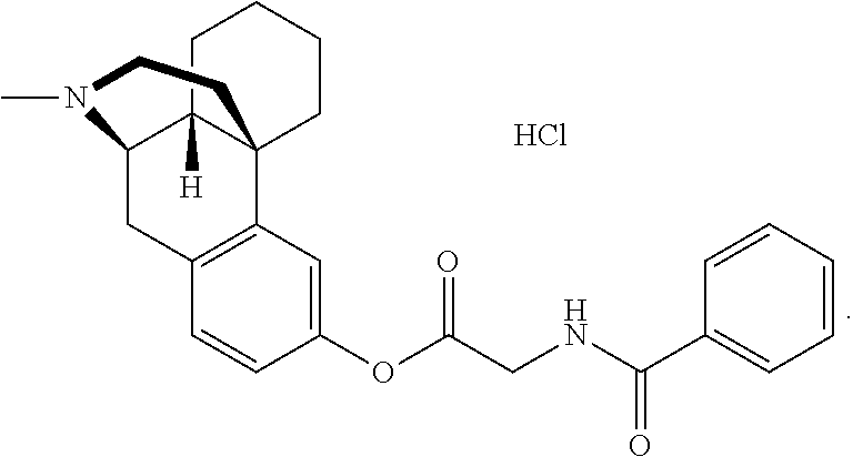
C1=CC(OC(CNC(=O)C2=CC=CC=C2)=O)=CC2=C1CC1C3([H])C2(CCCC3)CCN1C.Cl
